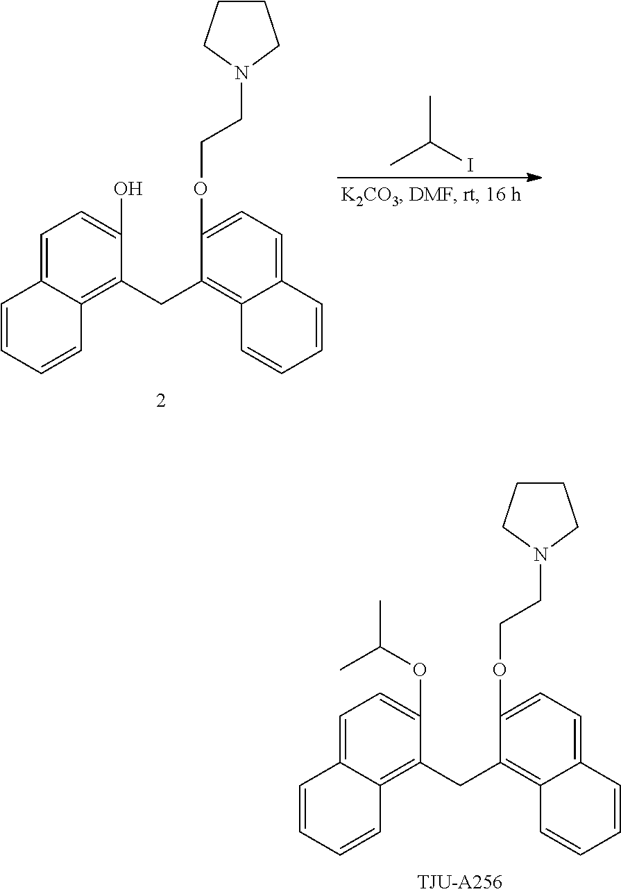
C1(OC(C)C)=CC=C2C(=C1CC1=C3C(=CC=C1OCCN1CCCC1)C=CC=C3)C=CC=C2.CC(I)C.C1(O)=CC=C2C(=C1CC1=C3C(=CC=C1OCCN1CCCC1)C=CC=C3)C=CC=C2
